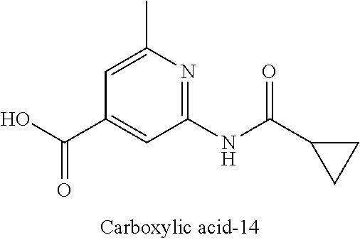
C1(NC(C2CC2)=O)=NC(C)=CC(C(O)=O)=C1
